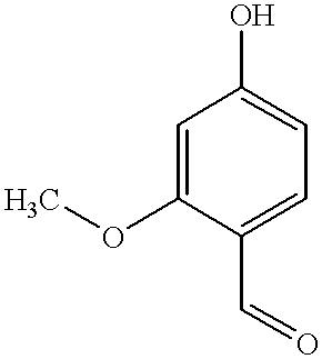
C1=C(OC)C(C=O)=CC=C1O
